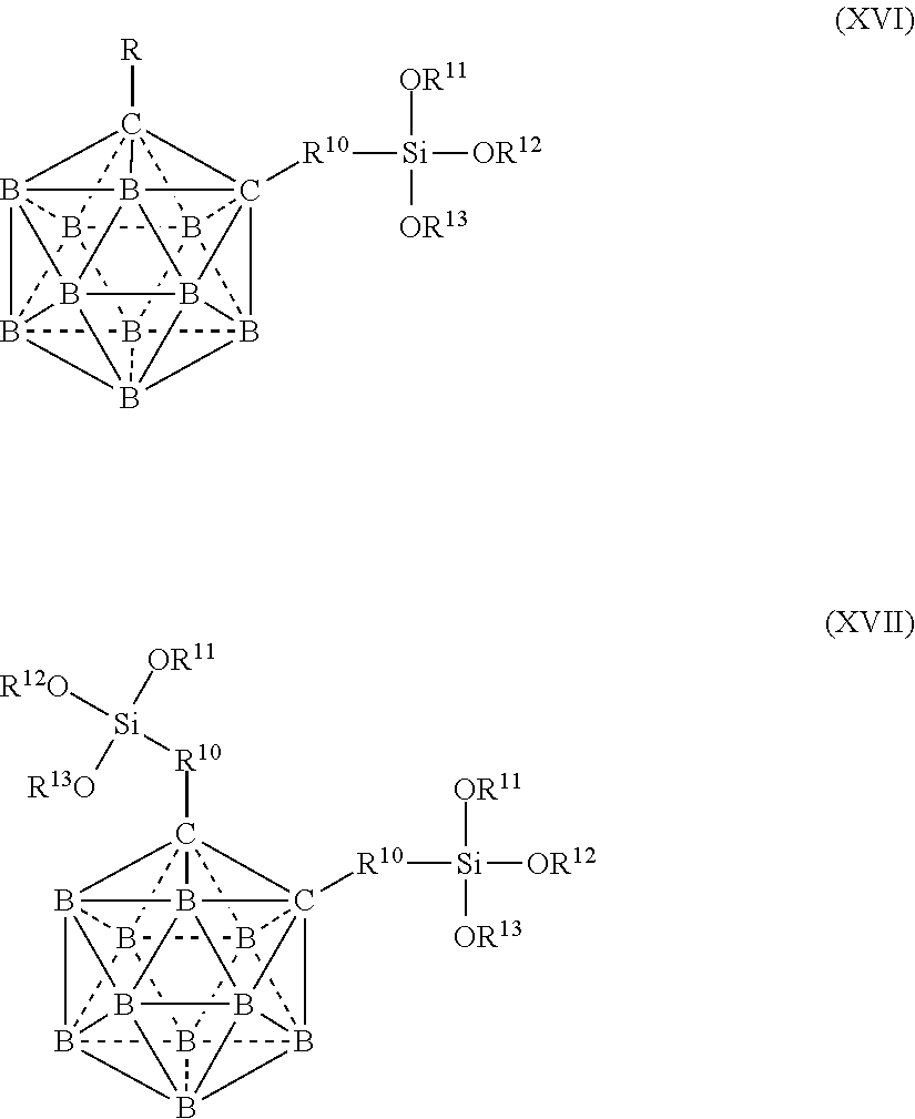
B1234B567B189B51%10B65%11B6%12%13C275([R])C362([R10][Si]([OR11])([OR13])[OR12])B483B%1224B%131%11B9%1034.B1234B567B189B51%10B65%11B6%12%13C275([R10][Si]([R12O])([OR11])[R13O])C362([R10][Si]([OR11])([OR13])[OR12])B483B%1224B%131%11B9%1034
